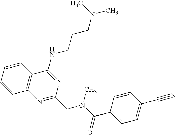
C1=CC=CC2=C1N=C(CN(C(=O)C1=CC=C(C#N)C=C1)C)N=C2NCCCN(C)C
